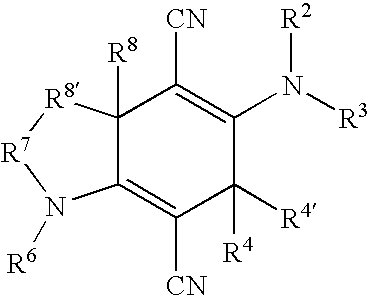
C12([R8])C(=C([CN])C([R4])([R4])C(N([R3])[R2])=C1[CN])N([R6])[R7][R8]2
